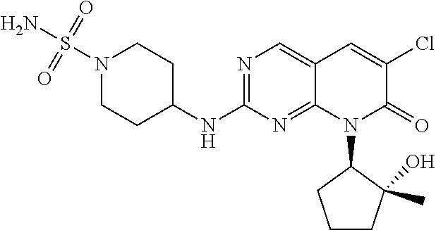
N1(S(N)(=O)=O)CCC(NC2=NC=C3C(=N2)N(C2CCCC2(C)O)C(=O)C(Cl)=C3)CC1
